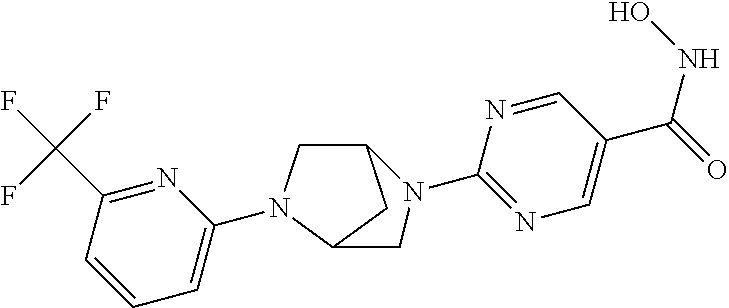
C12CN(C3=CC=CC(C(F)(F)F)=N3)C(C1)CN2C1=NC=C(C(NO)=O)C=N1
